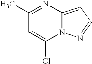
C1(C)=NC2=CC=NN2C(Cl)=C1
